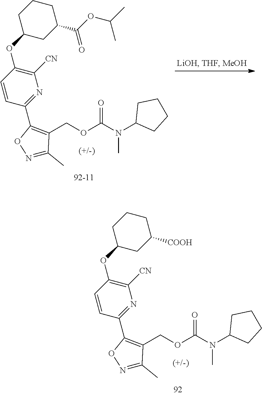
C1CC(OC2=C([CN])N=C(C3=C(COC(N(C4CCCC4)C)=O)C(C)=NO3)C=C2)CC([COOH])C1.C1CC(OC2=C([CN])N=C(C3=C(COC(N(C4CCCC4)C)=O)C(C)=NO3)C=C2)CC(C(OC(C)C)=O)C1
